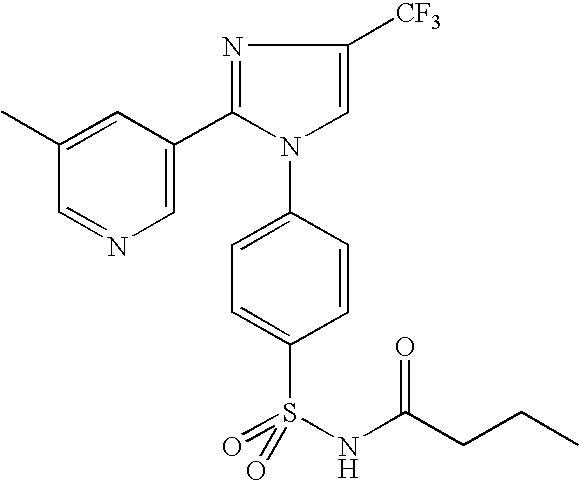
C1(C)=CC(C2=NC([CF3])=CN2C2=CC=C(S(NC(CCC)=O)(=O)=O)C=C2)=CN=C1
